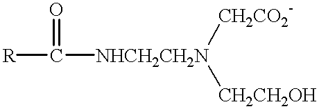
[R]C(=O)[NHCH2CH2N]([CH2CO2-])[CH2CH2OH]
